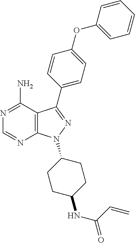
C12=C(C(N)=NC=N1)C(C1=CC=C(OC3=CC=CC=C3)C=C1)=NN2C1CCC(NC(=O)C=C)CC1
